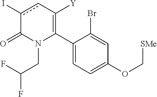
C1(C2=C([Y])cc(I)C(=O)N2CC(F)F)=CC=C(OC[SMe])C=C1Br
